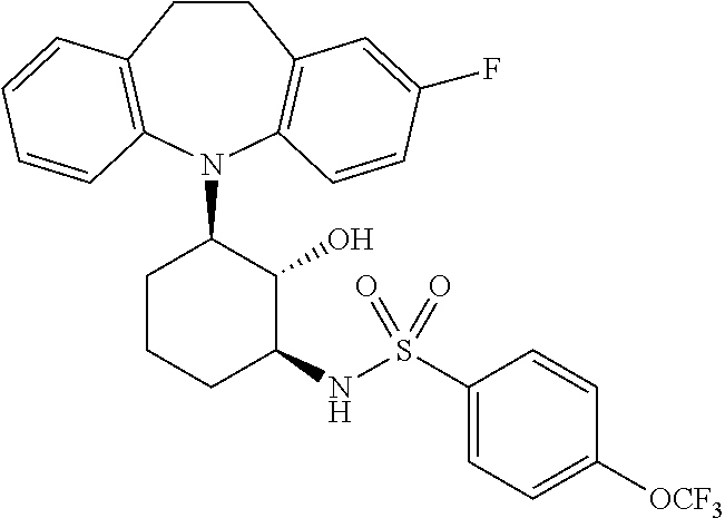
C1CC2=C(N(C3CCCC(NS(C4=CC=C([OCF3])C=C4)(=O)=O)C3O)C3=C1C=C(F)C=C3)C=CC=C2
